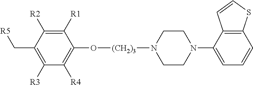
C12=C(C(N3CCN([(CH2)3]OC4=C([R4])C([R3])=C(C[R5])C([R2])=C4[R1])CC3)=CC=C1)C=CS2
